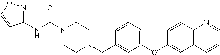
N(C(N1CCN(CC2=CC(OC3=CC4=C(C=C3)N=CC=C4)=CC=C2)CC1)=O)C1=NOC=C1
